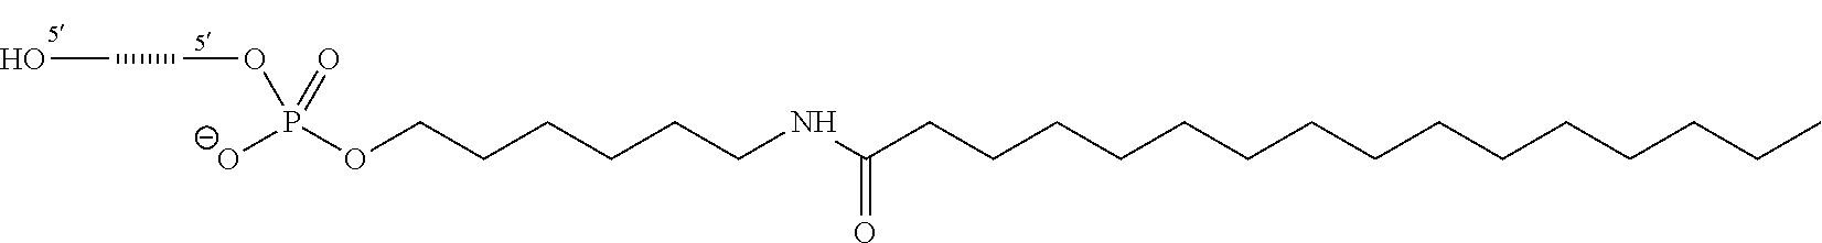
C(CCCCCCCCCCCCCC(NCCCCCCOP([O-])(=O)OCCO)=O)C
